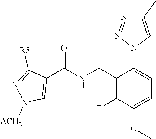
C1(C(NCC2=C(F)C(OC)=CC=C2N2C=C(C)N=N2)=O)=CN([ACH2])N=C1[R5]
